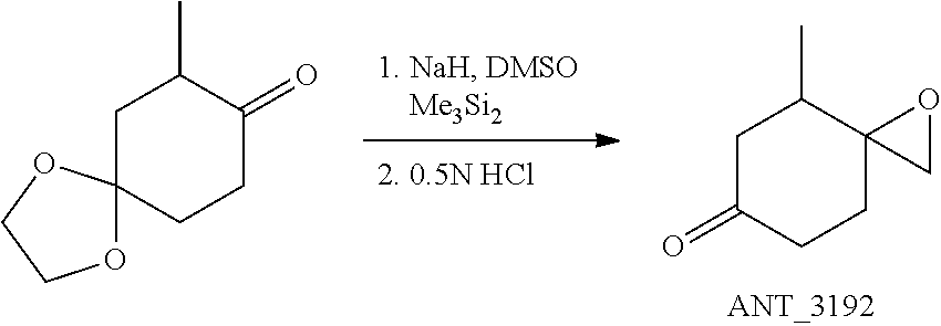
C1C(=O)CCC2(C1C)CO2.C1C2(CCC(=O)C1C)OCCO2
